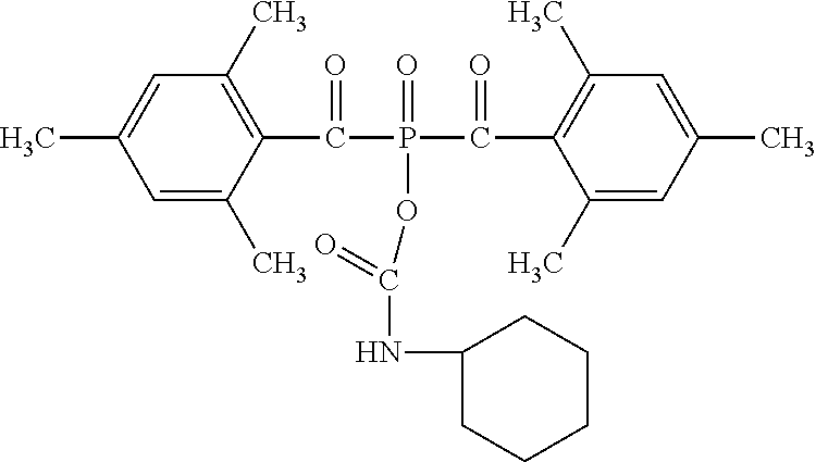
C1=C(C)C(C(P(C(=O)C2=C(C)C=C(C)C=C2C)(=O)OC(NC2CCCCC2)=O)=O)=C(C)C=C1C
